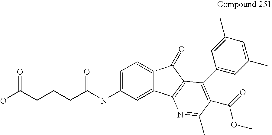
C1=C(NC(CCCC(O)=O)=O)C=C2C(=C1)C(=O)C1=C2N=C(C)C(C(=O)OC)=C1C1=CC(C)=CC(C)=C1
